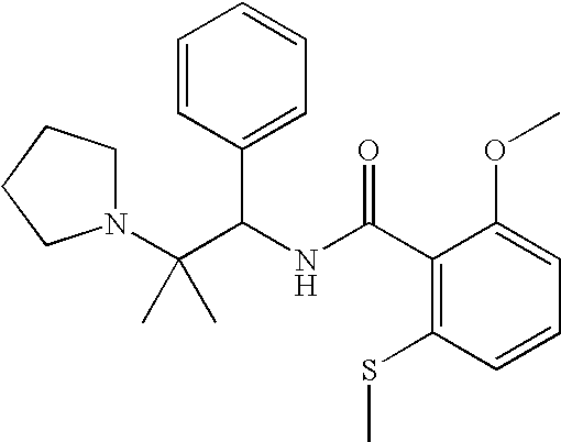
N1(C(C(NC(C2=C(SC)C=CC=C2OC)=O)C2=CC=CC=C2)(C)C)CCCC1
